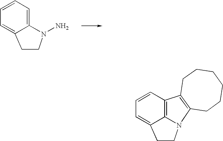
C1=CC=C2C(=C1)CCN2N.C1=CC2=C3C(=C1)CCN3C1=C2CCCCCC1
